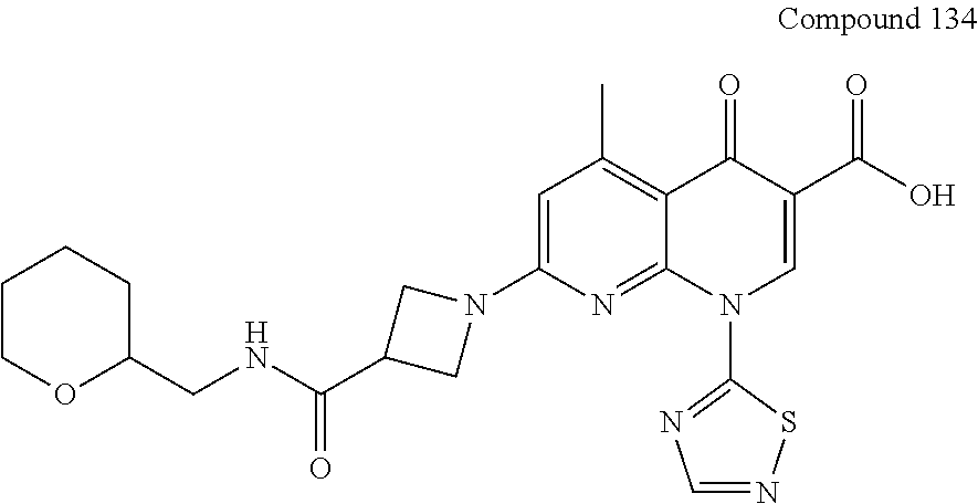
C1=C(N2CC(C(NCC3CCCCO3)=O)C2)N=C2C(=C1C)C(=O)C(C(O)=O)=CN2C1=NC=NS1
